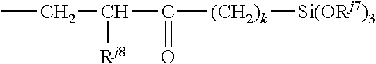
CCC([Rj8])C(=O)[(CH2)k][Si(ORj7)3]
